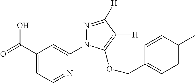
C1(C(=O)O)=CC=NC(N2N=C([H])C([H])=C2OCC2=CC=C(C)C=C2)=C1
